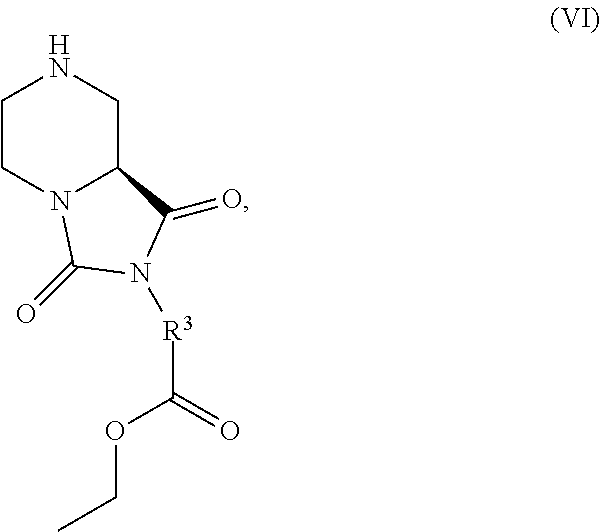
N1CC2N(CC1)C(=O)N([R3]C(=O)OCC)C2=O
